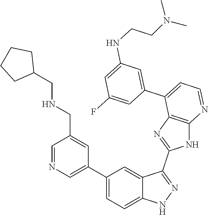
C1=NC=C(C2=CC=C3C(=C2)C(C2=NC4=C(N2)N=CC=C4C2=CC(NCCN(C)C)=CC(F)=C2)=NN3)C=C1CNCC1CCCC1
